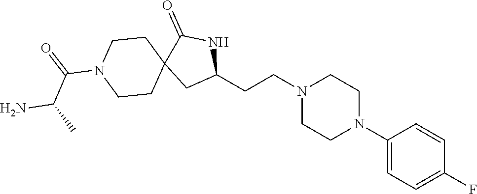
C1(N2CCN(CCC3NC(=O)C4(C3)CCN(C(=O)C(C)N)CC4)CC2)=CC=C(F)C=C1
